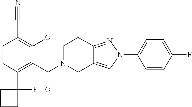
C1(C(=O)N2CC3=CN(C4=CC=C(F)C=C4)N=C3CC2)=C(C2(F)CCC2)C=CC(C#N)=C1OC
